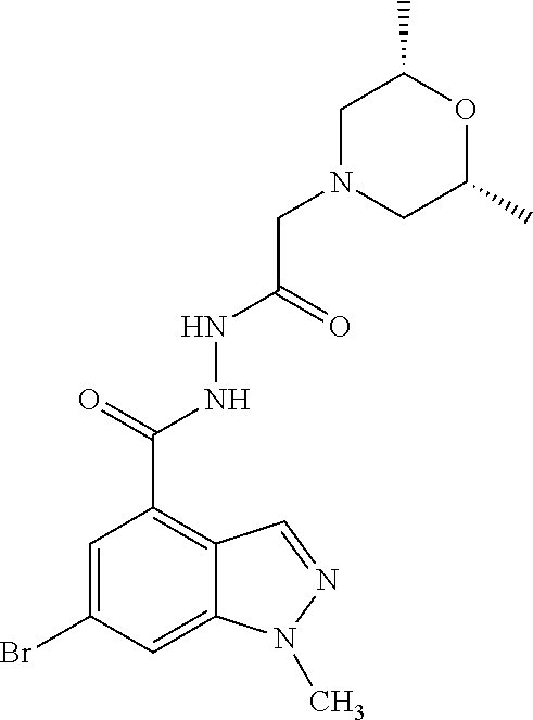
C1=C(Br)C=C2C(=C1C(=O)NNC(=O)CN1CC(C)OC(C)C1)C=NN2C
